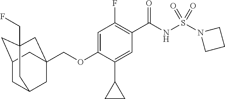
C1C2CC3(CF)CC(COC4=CC(F)=C(C(NS(N5CCC5)(=O)=O)=O)C=C4C4CC4)(CC1C3)C2
